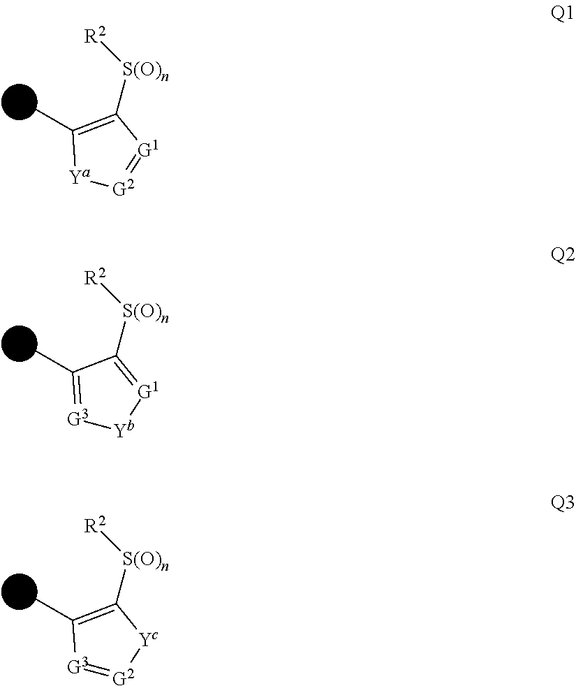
[R2][S(O)n]C1=C(C)[Ya][G2]=[G1]1.[R2][S(O)n]C1=[G1][Yb][G3]=C1C.[R2][S(O)n]C1=C(C)[G3]=[G2][Yc]1
